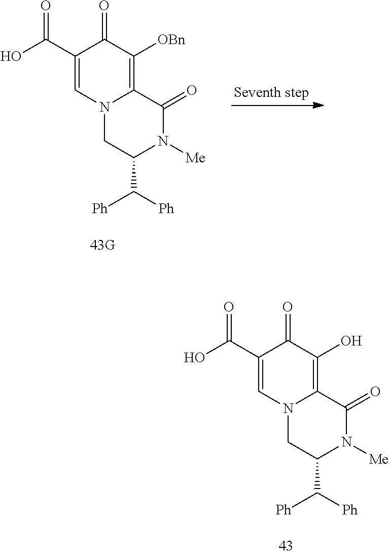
O=C(C1=CN2C(=C([OBn])C1=O)C(=O)N([Me])C(C([Ph])[Ph])C2)O.O=C(C1=CN2C(=C(O)C1=O)C(=O)N([Me])C(C([Ph])[Ph])C2)O
